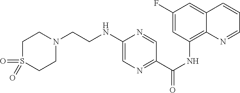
C1(F)=CC(NC(C2=NC=C(NCCN3CCS(=O)(=O)CC3)N=C2)=O)=C2C(=C1)C=CC=N2
